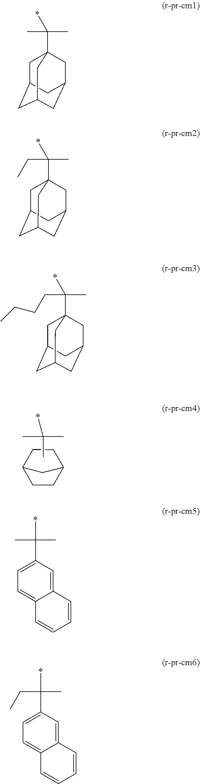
C1CC2CC1CC2.CC(C)(C)*.C1C2CC3CC(CC1(C(C)(C)*)C3)C2.C1C2CC3CC(CC1(C(CC)(C)*)C3)C2.C1C2CC3CC(CC1(C(CCCC)(C)*)C3)C2.C12=CC(C(C)(*)C)=CC=C1C=CC=C2.C12=CC(C(CC)(*)C)=CC=C1C=CC=C2
